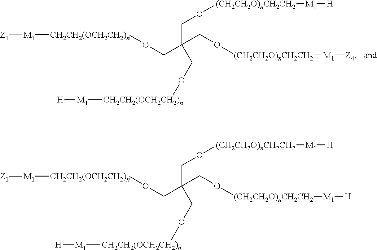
C(C(CO[CH2CH2(OCH2CH2)n][M1][H])(CO[(CH2CH2O)nCH2CH2][M1][Z4])CO[CH2CH2(OCH2CH2)n][M1][Z1])O[(CH2CH2O)nCH2CH2][M1][H].C(C(CO[CH2CH2(OCH2CH2)n][M1][H])(CO[(CH2CH2O)nCH2CH2][M1][H])CO[CH2CH2(OCH2CH2)n][M1][Z1])O[(CH2CH2O)nCH2CH2][M1][H]
